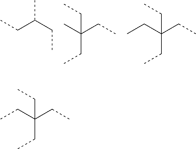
CCC(CC)C.CC(CC)(CC)CC.C(C(CC)(CC)CC)C.C(C(CC)(CC)CC)C
